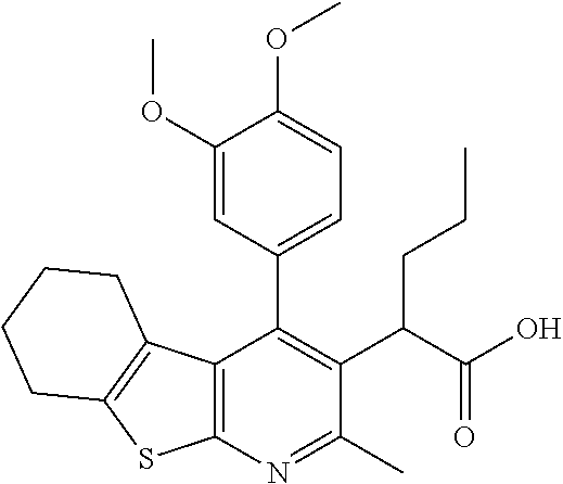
C12=C(N=C(C)C(C(CCC)C(O)=O)=C1C1=CC=C(OC)C(OC)=C1)SC1=C2CCCC1
